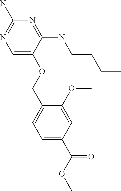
C1=C(OCC2=CC=C(C(OC)=O)C=C2OC)C(NCCCC)=NC(N)=N1
